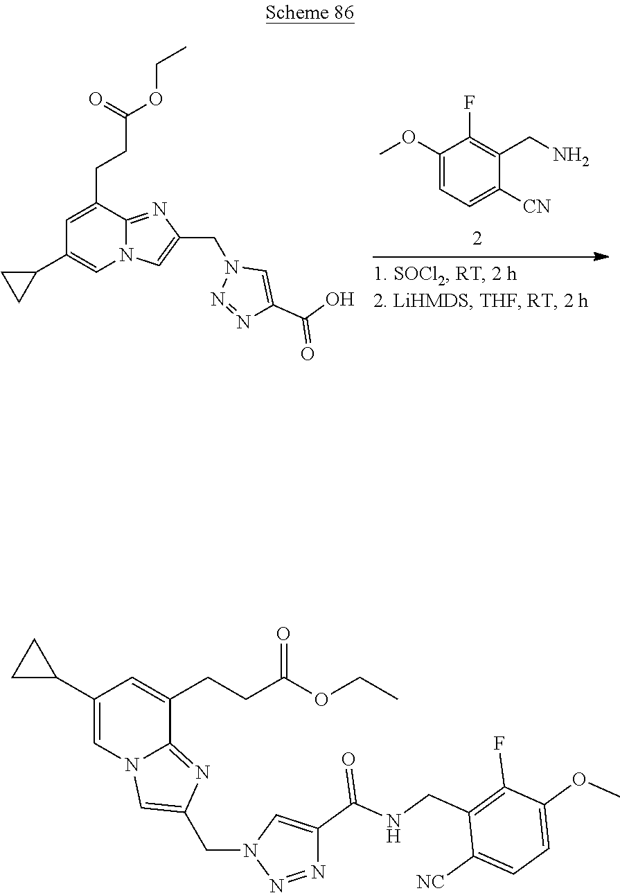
C1(OC)=CC=C([CN])C(CN)=C1F.C1=C(CCC(OCC)=O)C2=NC(CN3N=NC(C(=O)O)=C3)=CN2C=C1C1CC1.C1(C2CC2)=CN2C(=NC(CN3N=NC(C(NCC4=C(F)C(OC)=CC=C4[NC])=O)=C3)=C2)C(CCC(OCC)=O)=C1
